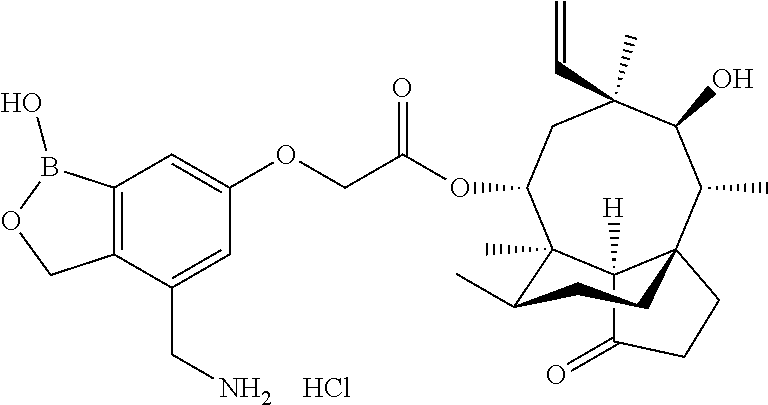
C12([H])C(=O)CCC13C(C)C(O)C(C)(C=C)CC(OC(COC1=CC4=C(C(CN)=C1)COB4O)=O)C2(C)C(C)CC3.Cl
